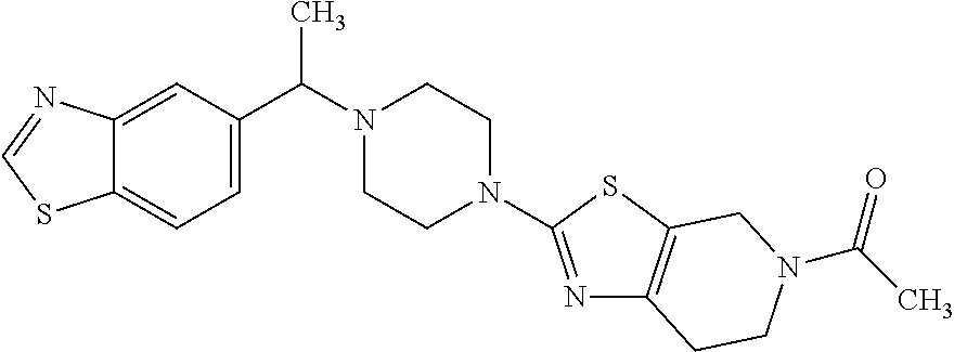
C12=CC(C(N3CCN(C4=NC5=C(S4)CN(C(=O)C)CC5)CC3)C)=CC=C1SC=N2
